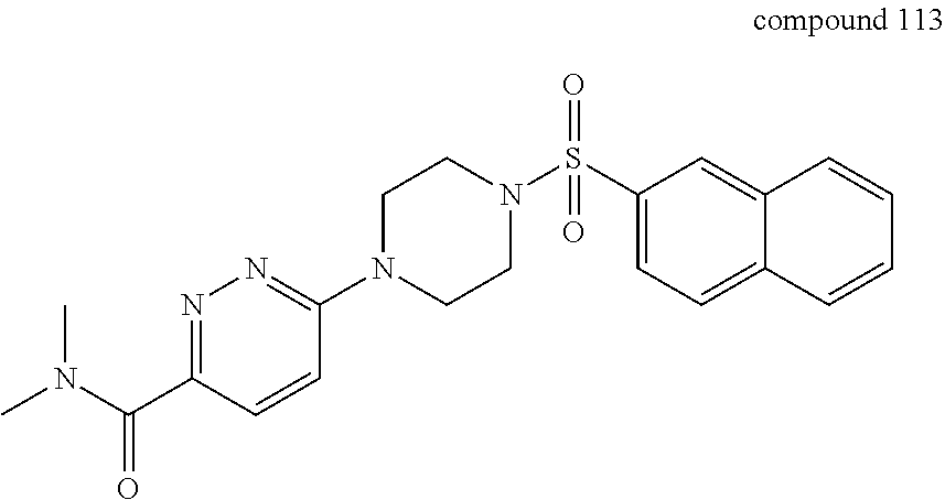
N1=C(C(N(C)C)=O)C=CC(N2CCN(S(C3=CC=C4C(=C3)C=CC=C4)(=O)=O)CC2)=N1
